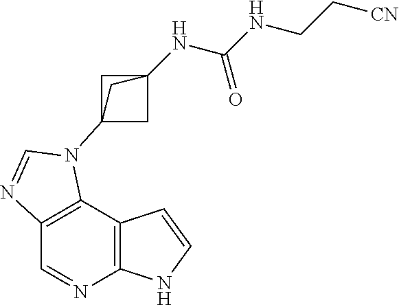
C1=NC2=C(C3=C1N=CN3C13CC(NC(NCC[CN])=O)(C1)C3)C=CN2
